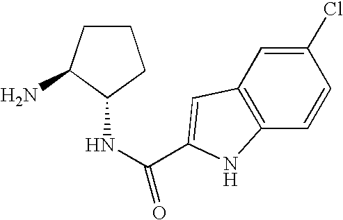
C12=C(C=C(Cl)C=C1)C=C(C(NC1CCCC1N)=O)N2
